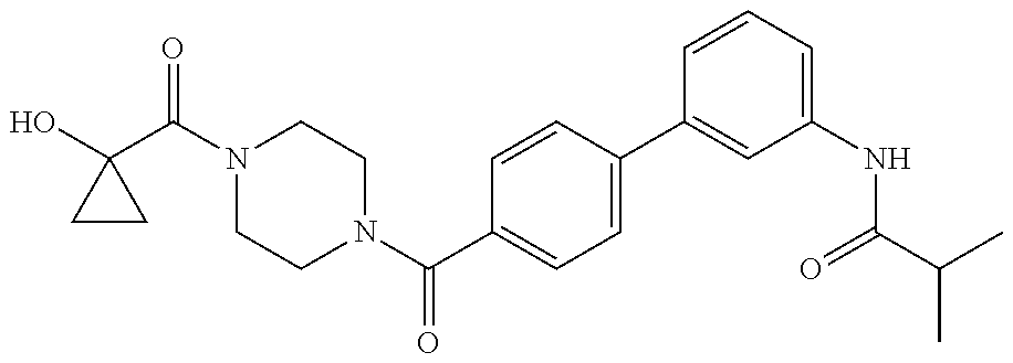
C1CC1(O)C(N1CCN(C(C2=CC=C(C3=CC(NC(C(C)C)=O)=CC=C3)C=C2)=O)CC1)=O
